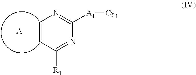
C1=CC([R1])=NC([A1][Cy1])=N1.[A]
